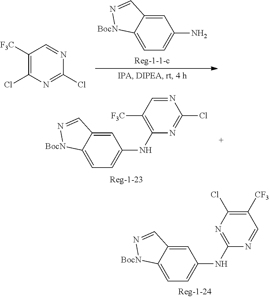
C1(NC2=NC(Cl)=C([CF3])C=N2)=CC=C2C(=C1)C=N[BocN]2.C1(N)=CC=C2C(=C1)C=N[BocN]2.C1([F3C])=C(Cl)N=C(Cl)N=C1.C1(NC2=C([F3C])C=NC(Cl)=N2)=CC=C2C(=C1)C=N[BocN]2
